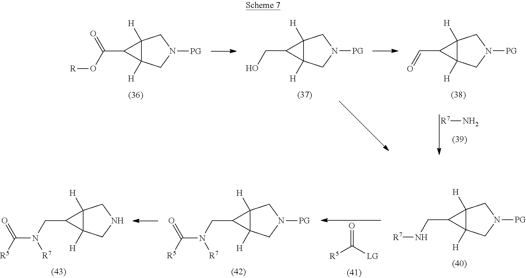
C(C1C2([H])C1([H])CN([PG])C2)(O[R])=O.C(C1C2([H])C1([H])CN([PG])C2)O.C(C1C2([H])C1([H])CN([PG])C2)=O.[R7]N.C(C1C2([H])C1([H])CN([PG])C2)N[R7].C(C1C2([H])C1([H])CN([PG])C2)N(C([R5])=O)[R7].[R5]C(=O)[LG].C(C1C2([H])C1([H])CNC2)N(C([R5])=O)[R7]
